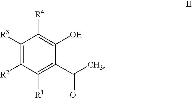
C1([R3])=C([R2])C([R1])=C(C(C)=O)C(O)=C1[R4]
